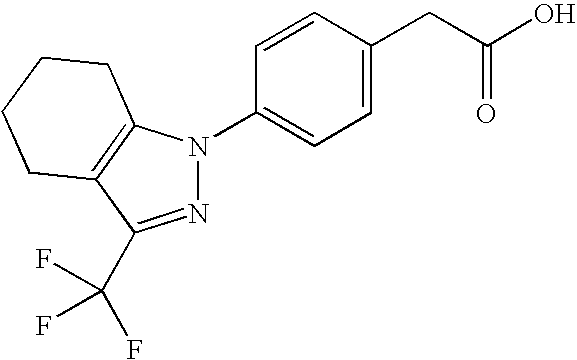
C1(CC(O)=O)=CC=C(N2N=C(C(F)(F)F)C3=C2CCCC3)C=C1
